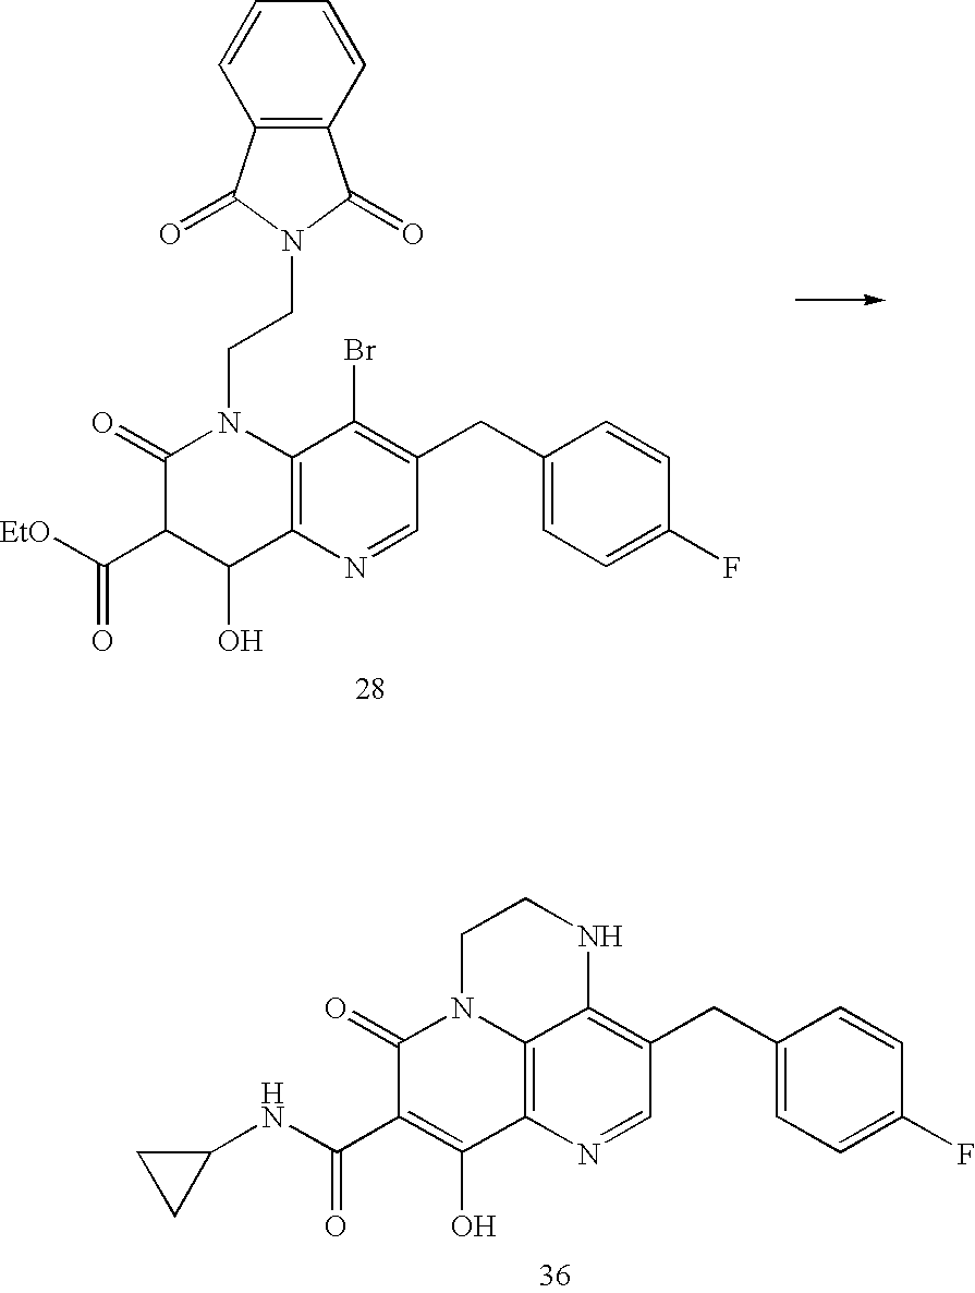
C1(=O)C(C([EtO])=O)C(O)C2=C(N1CCN1C(=O)C3=C(C1=O)C=CC=C3)C(Br)=C(CC1=CC=C(F)C=C1)C=N2.C1(=O)C(C(NC2CC2)=O)=C(O)C2=C3N1CCNC3=C(CC1=CC=C(F)C=C1)C=N2
